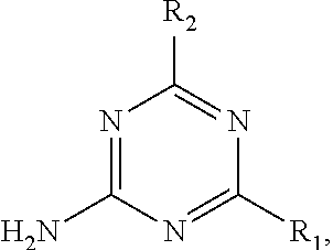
N1=C(N)N=C([R1])N=C1[R2]
